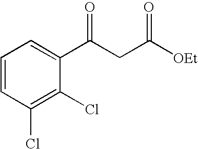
C1(C(CC([OEt])=O)=O)=CC=CC(Cl)=C1Cl
